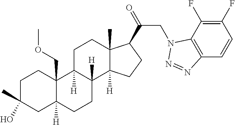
C1C(C)(O)CC2([H])C(COC)(C1)C1([H])C([H])(CC2)C2([H])C(C)(CC1)C(C(=O)CN1C3=C(C=CC(F)=C3F)N=N1)CC2
